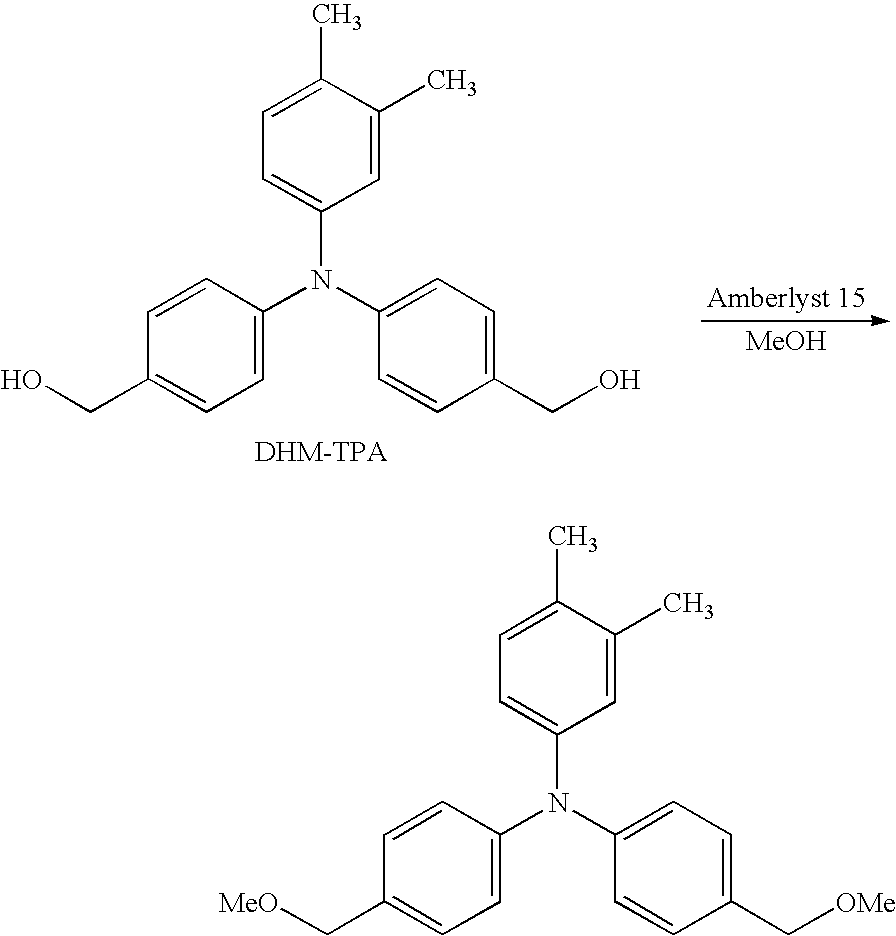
C1=C(C)C(C)=CC(N(C2=CC=C(C[MeO])C=C2)C2=CC=C(C[OMe])C=C2)=C1.C1=C(C)C(C)=CC(N(C2=CC=C(CO)C=C2)C2=CC=C(CO)C=C2)=C1.[MeOH]
